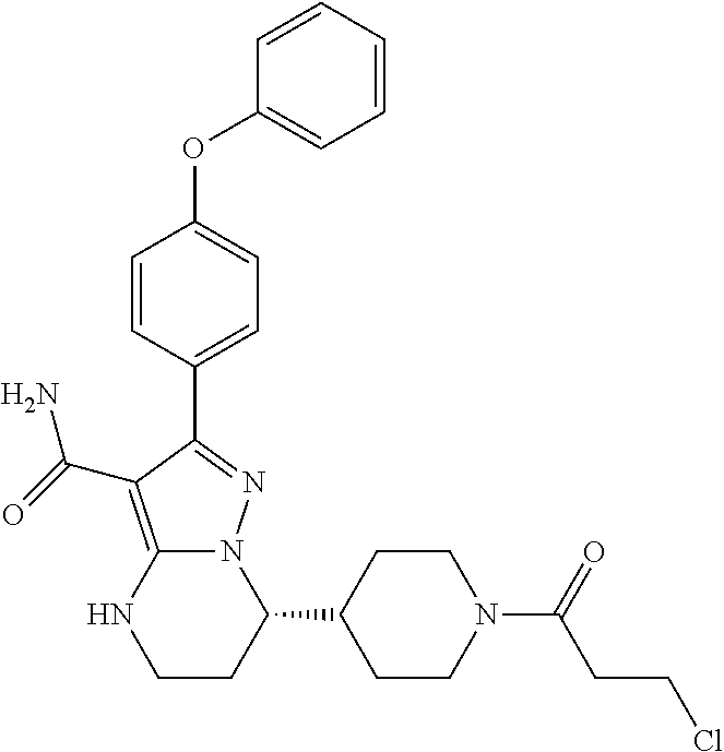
C1(C2N3C(=C(C(=O)N)C(C4=CC=C(OC5=CC=CC=C5)C=C4)=N3)NCC2)CCN(C(=O)CCCl)CC1
